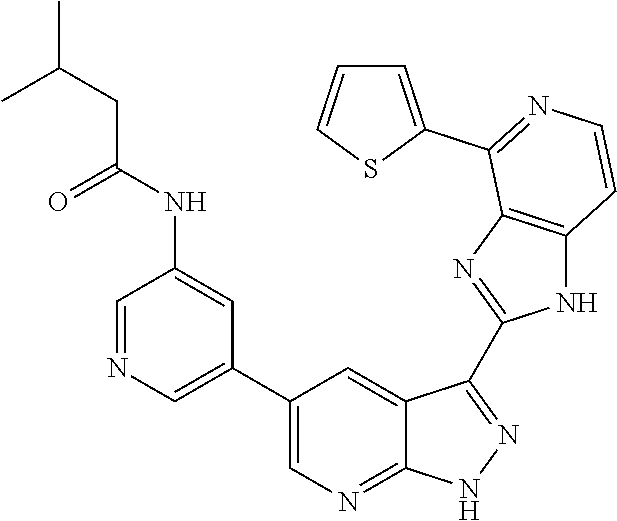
C1=NC=C(C2=CN=C3C(=C2)C(C2=NC4=C(N2)C=CN=C4C2=CC=CS2)=NN3)C=C1NC(CC(C)C)=O
